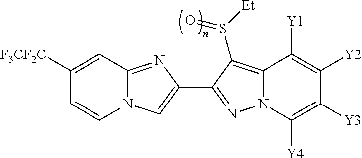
N12C(=NC(C3=NN4C(=C3S([Et])=O)C([Y1])=C([Y2])C([Y3])=C4[Y4])=C1)C=C([F3CF2C])C=C2
